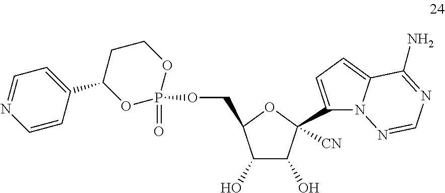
C1(O)C(O)C([CN])(C2=CC=C3N2N=CN=C3N)OC1COP1(=O)OCCC(C2=CC=NC=C2)O1
